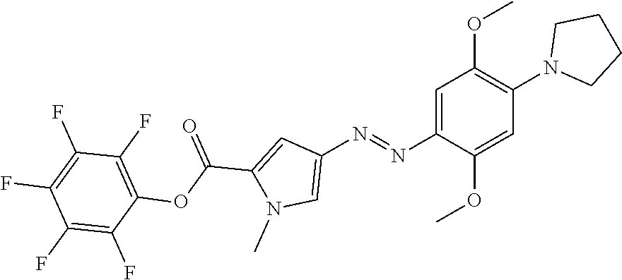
C1(N=NC2=CC(OC)=C(N3CCCC3)C=C2OC)=CN(C)C(C(OC2=C(F)C(F)=C(F)C(F)=C2F)=O)=C1
